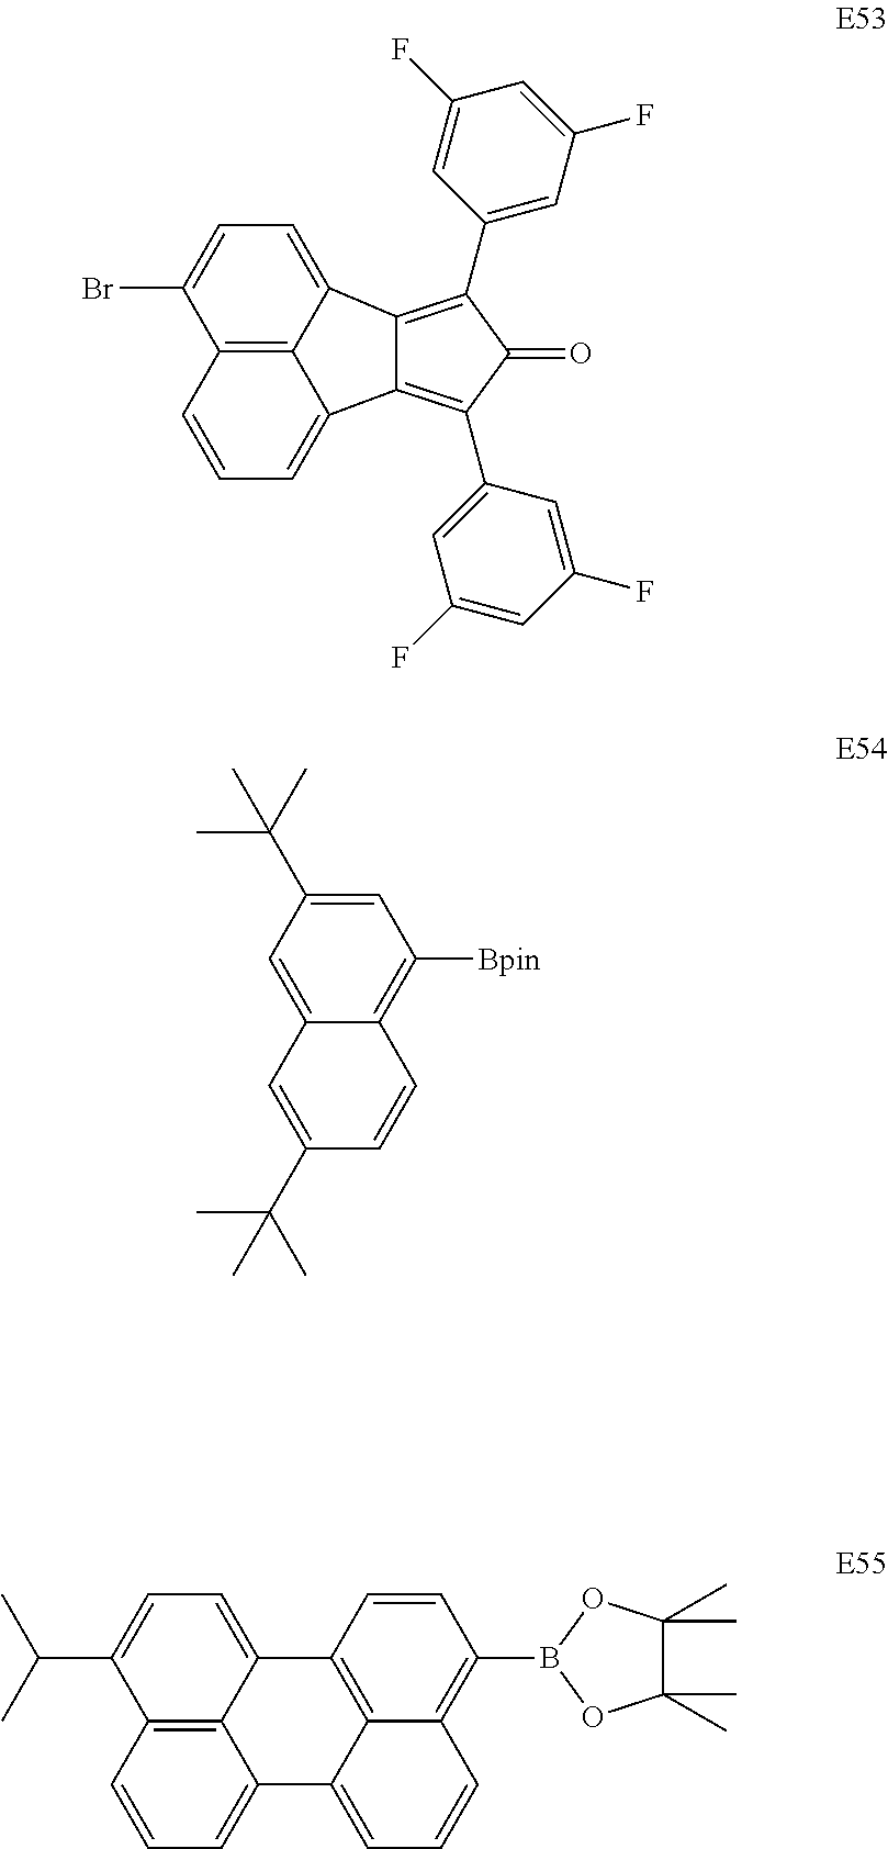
C12=C(C3=CC(F)=CC(F)=C3)C(=O)C(C3=CC(F)=CC(F)=C3)=C1C1=CC=CC3=C1C2=CC=C3Br.C1=C(C(C)(C)C)C=C2C(=C1[Bpin])C=CC(C(C)(C)C)=C2.C1=C2C3=C(C(C(C)C)=C1)C=CC=C3C1=CC=CC3=C(B4OC(C)(C)C(C)(C)O4)C=CC2=C13
